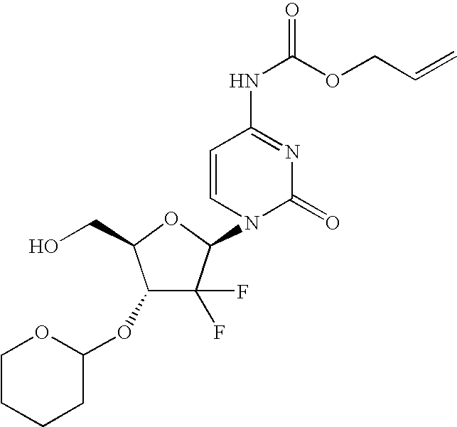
C1(OC2OCCCC2)C(F)(F)C(N2C(=O)N=C(NC(OCC=C)=O)C=C2)OC1CO
